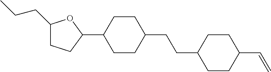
C1(CCC)CCC(C2CCC(CCC3CCC(C=C)CC3)CC2)O1
